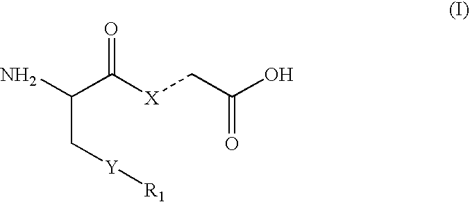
C(C([X]CC(O)=O)=O)(N)C[Y][R1]
